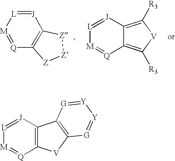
[L]1=[J]C2=C([R3])[V]C([R3])=C2[Q]=[M]1.C12=C([Z][Z][Z]1)[Q]=[M][L]=[J]2.[L]1=[J]C2=C([Q]=[M]1)[V]C1=C2[G]=[Y][Y]=[G]1
